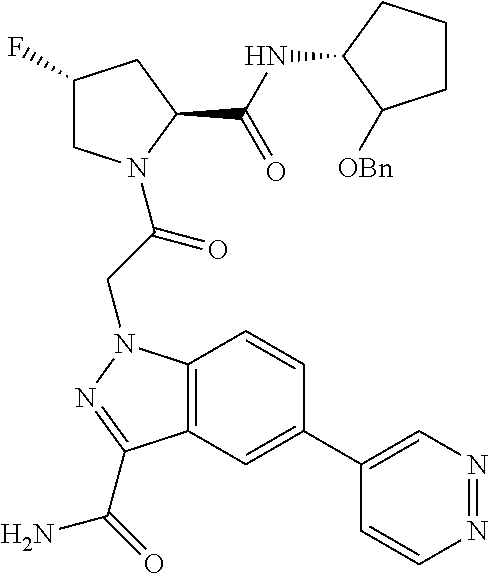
C12=C(C=C(C3=CN=NC=C3)C=C1)C(C(=O)N)=NN2CC(N1CC(F)CC1C(NC1C([OBn])CCC1)=O)=O
